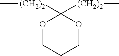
C1([(CH2)2]C)([(CH2)2]C)OCCCO1
